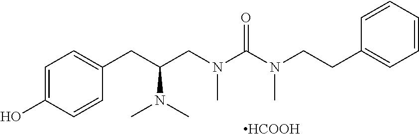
[HCOOH].C1=C(O)C=CC(CC(CN(C(N(CCC2=CC=CC=C2)C)=O)C)N(C)C)=C1
